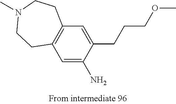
C1=C(N)C(CCCOC)=CC2=C1CCN(C)CC2
